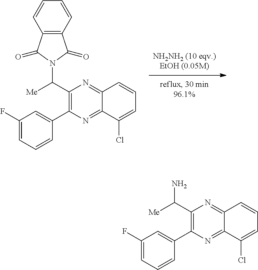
C12=NC(C3=CC(F)=CC=C3)=C(C(N3C(=O)C4=C(C3=O)C=CC=C4)[Me])N=C1C=CC=C2Cl.C12=NC(C3=CC(F)=CC=C3)=C(C(N)[Me])N=C1C=CC=C2Cl
